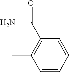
C1=CC=CC(C(N)=O)=C1C
